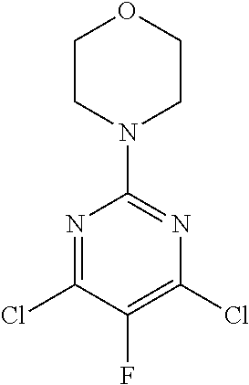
N1=C(Cl)C(F)=C(Cl)N=C1N1CCOCC1
